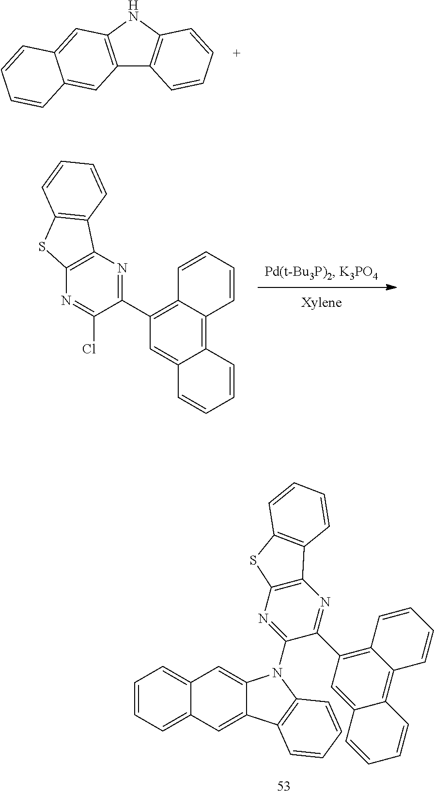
C12=C(NC3=C1C=CC=C3)C=C1C(=C2)C=CC=C1.C12=C(N=C(N3C4=CC5=CC=CC=C5C=C4C4=C3C=CC=C4)C(C3=C4C(=C5C(=C3)C=CC=C5)C=CC=C4)=N1)SC1=C2C=CC=C1.C1=C2C(=C3C(=C1C1=NC4=C(N=C1Cl)SC1=C4C=CC=C1)C=CC=C3)C=CC=C2
